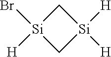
C1[Si](Br)([H])C[Si]1([H])[H]
